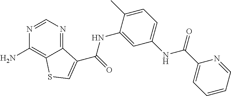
C1=NC(N)=C2C(=N1)C(C(NC1=CC(NC(C3=CC=CC=N3)=O)=CC=C1C)=O)=CS2
